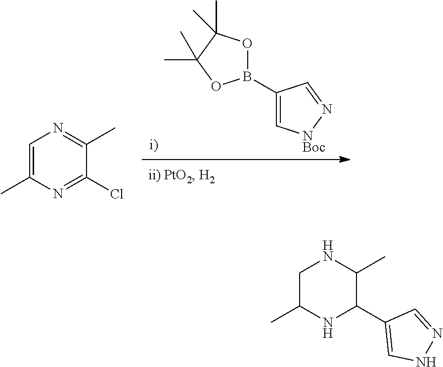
[i)].B1(C2=C[NBoc]N=C2)OC(C)(C)C(C)(C)O1.C1=C(C)N=C(Cl)C(C)=N1.C1(C2=CNN=C2)C(C)NCC(C)N1
